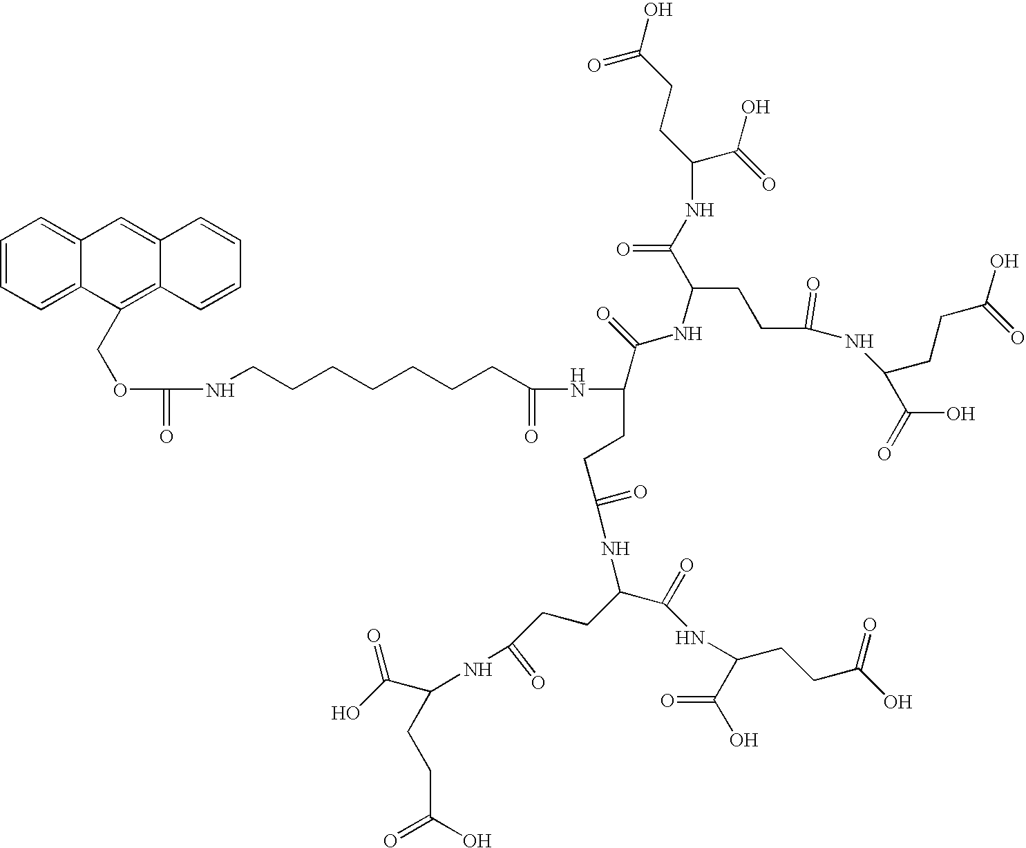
C1=CC=C2C(=C1)C=C1C(=C2COC(NCCCCCCCC(=O)NC(C(NC(CCC(NC(CCC(O)=O)C(O)=O)=O)C(NC(C(O)=O)CCC(O)=O)=O)=O)CCC(NC(CCC(NC(C(O)=O)CCC(O)=O)=O)C(NC(CCC(O)=O)C(O)=O)=O)=O)=O)C=CC=C1
